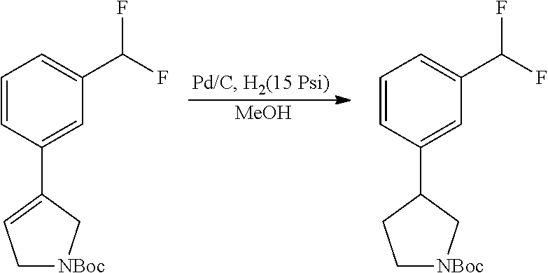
[MeOH].C1[NBoc]CC(C2=CC(C(F)F)=CC=C2)=C1.C1[NBoc]CC(C2=CC(C(F)F)=CC=C2)C1
